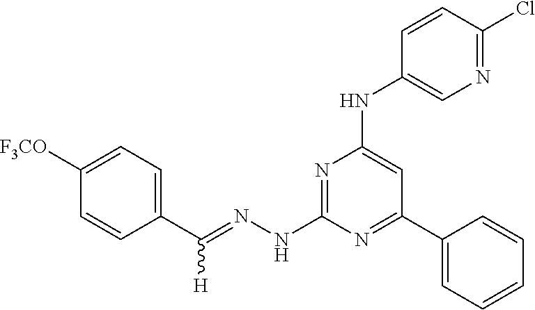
C1(C(=NNC2=NC(NC3=CN=C(Cl)C=C3)=CC(C3=CC=CC=C3)=N2)[H])=CC=C([F3CO])C=C1
